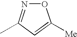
O1N=C(C)C=C1[Me]
